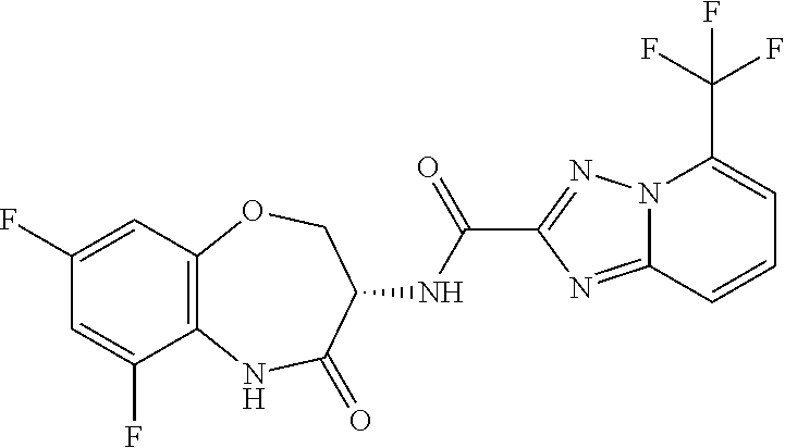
N12C(=NC(C(NC3COC4=C(NC3=O)C(F)=CC(F)=C4)=O)=N1)C=CC=C2C(F)(F)F
